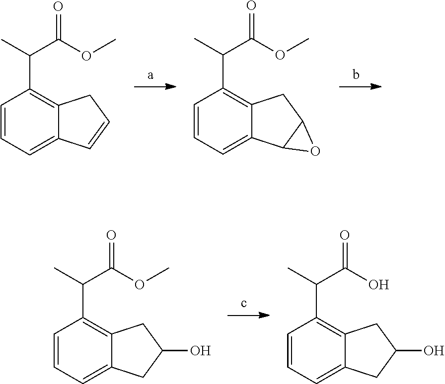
C1=CC=C2C(=C1C(C)C(OC)=O)CC=C2.C1=CC=C2C(=C1C(C)C(OC)=O)CC1C2O1.C1=CC=C2C(=C1C(C)C(OC)=O)CC(O)C2.C1=CC=C2C(=C1C(C)C(O)=O)CC(O)C2
